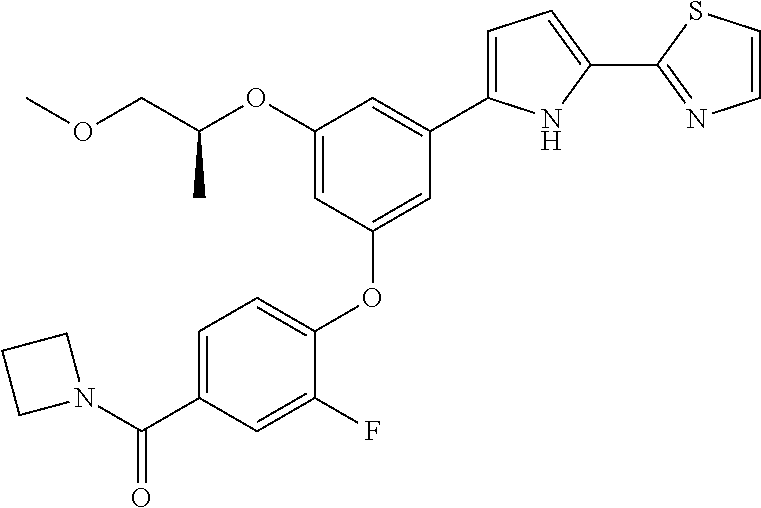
C1(OC(COC)C)=CC(OC2=CC=C(C(N3CCC3)=O)C=C2F)=CC(C2=CC=C(C3=NC=CS3)N2)=C1
